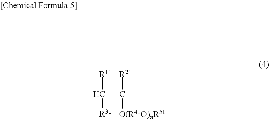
C(C([R21])([O(R41O)nR51])C)([R11])[R31]
